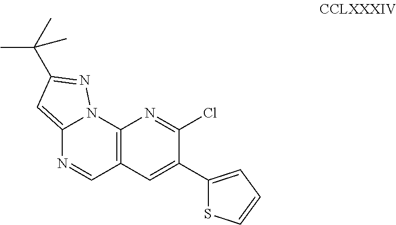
C12=CC(C(C)(C)C)=NN1C1=C(C=N2)C=C(C2=CC=CS2)C(Cl)=N1
